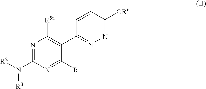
N1=C(N([R2])[R3])N=C([R])C(C2=NN=C([OR6])C=C2)=C1[R5a]
